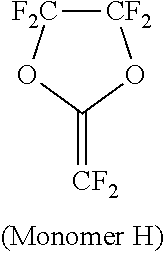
[CF2]1[F2C]OC(=[CF2])O1
